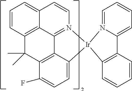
C12=CC=CC3=C1C1=N(C=C2)[Ir]2(C4=CC=C(F)C(=C14)C3(C)C)C1=C(C=CC=C1)C1=CC=CC=N21
